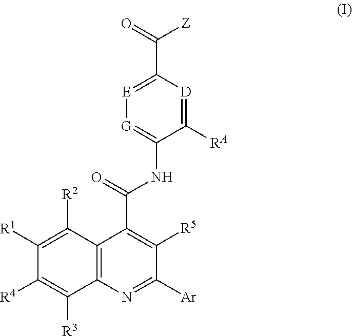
[E]1=C(C(=O)[Z])[D]=C([RA])C(NC(C2=C([R5])C([Ar])=NC3=C2C([R2])=C([R1])C([R4])=C3[R3])=O)=[G]1
